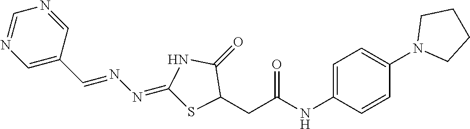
C1=NC=C(C=NN=C2SC(CC(NC3=CC=C(N4CCCC4)C=C3)=O)C(=O)N2)C=N1
